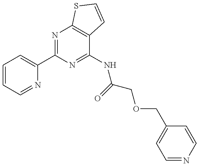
C1=CC=NC(C2=NC3=C(C(NC(COCC4=CC=NC=C4)=O)=N2)C=CS3)=C1
